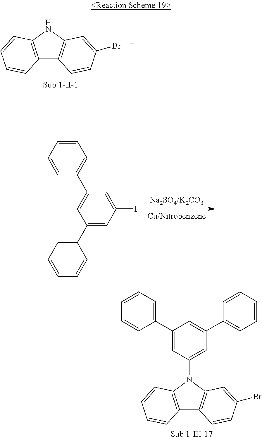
C12=C(NC3=C1C=CC(Br)=C3)C=CC=C2.C1=CC=CC(C2=CC(C3=CC=CC=C3)=CC(I)=C2)=C1.C12=C(N(C3=CC(C4=CC=CC=C4)=CC(C4=CC=CC=C4)=C3)C3=C1C=CC(Br)=C3)C=CC=C2.[Sub 1-III-17]
